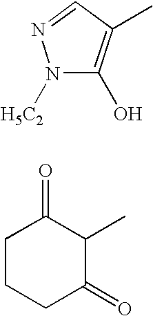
C1(O)=C(C)C=NN1[H5C2].C1CCC(=O)C(C)C1=O
